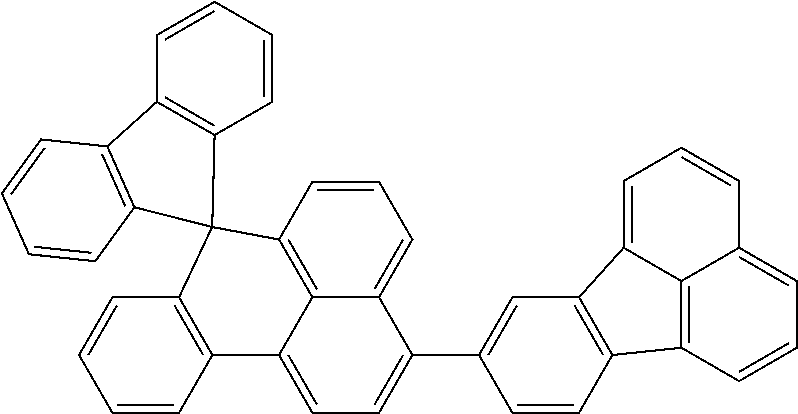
C1=CC2=C3C(=C1)C(C1=CC4=C(C=C1)C1=C5C4=CC=CC5=CC=C1)=CC=C3C1=C(C=CC=C1)C21C2=C(C=CC=C2)C2=C1C=CC=C2
